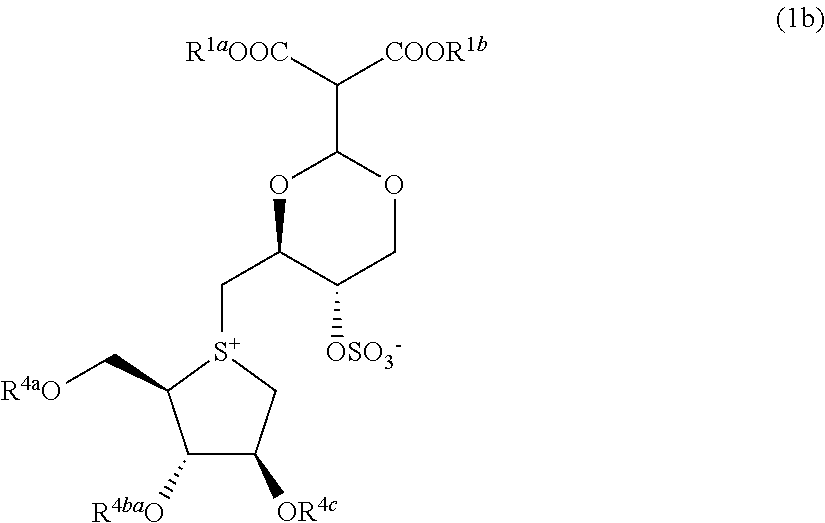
C1([R4baO])C([OR4c])C[S+](CC2C([OSO3-])COC(C([COOR1b])[R1aOOC])O2)C1C[R4aO]
